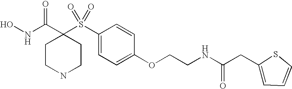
N(C(C1(S(C2=CC=C(OCCNC(=O)CC3=CC=CS3)C=C2)(=O)=O)CCNCC1)=O)O
